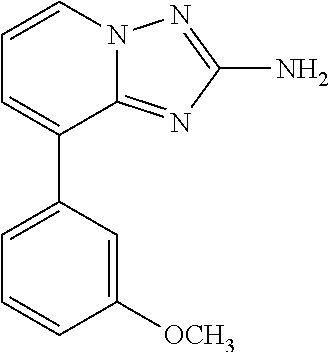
NC1=NN2C(=N1)C(C1=CC=CC([OCH3])=C1)=CC=C2
